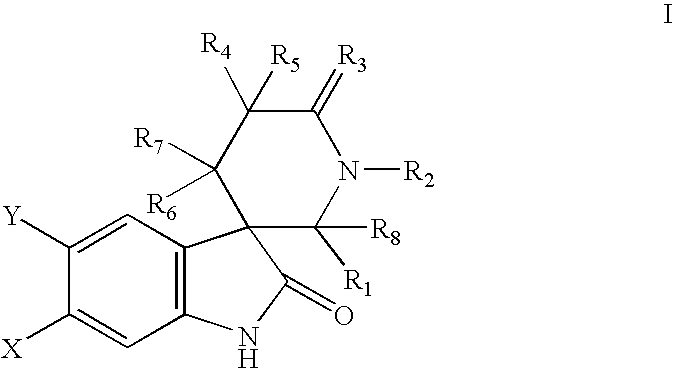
C1(=[R3])C([R4])([R5])C([R7])([R6])C2(C([R8])([R1])N1[R2])C1=C(C=C([X])C([Y])=C1)NC2=O
